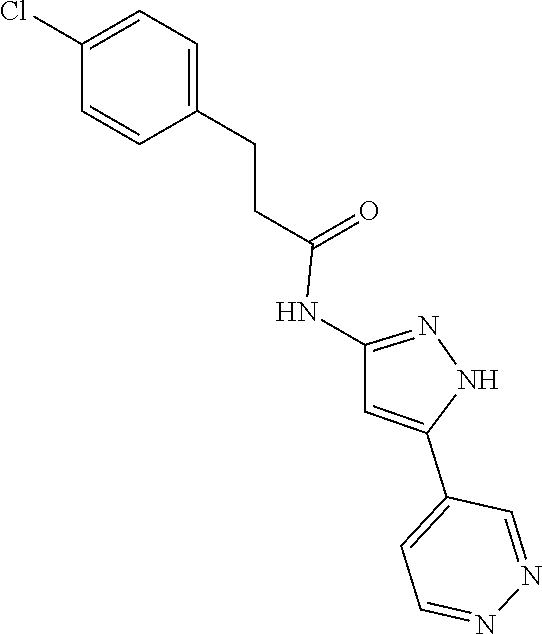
N1=C(NC(CCC2=CC=C(Cl)C=C2)=O)C=C(C2=CC=NN=C2)N1
